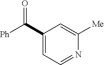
C1(C([Ph])=O)=CC=NC([Me])=C1
